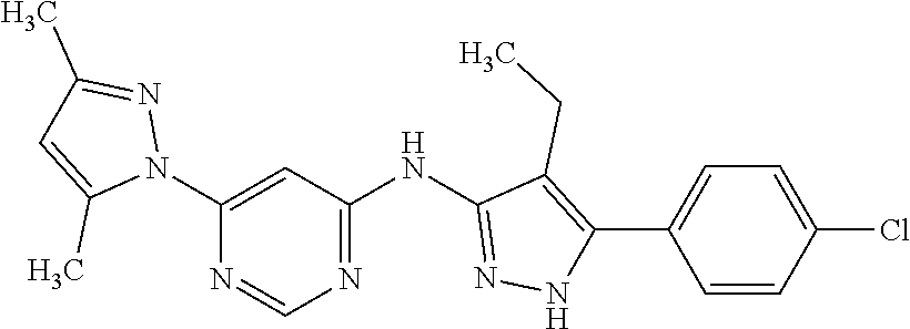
C1(N2N=C(C)C=C2C)=CC(NC2=NNC(C3=CC=C(Cl)C=C3)=C2CC)=NC=N1
